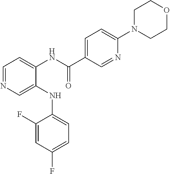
C1(NC2=CC=C(F)C=C2F)=CN=CC=C1NC(C1=CC=C(N2CCOCC2)N=C1)=O
